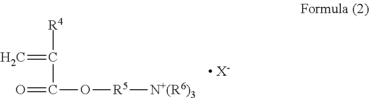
[R4]C(C(O[R5][N+(R6)3])=O)=C.[ X-]
